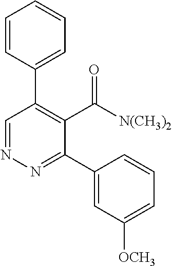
C1=CC(C2=C(C(=O)[N(CH3)2])C(C3=CC([OCH3])=CC=C3)=NN=C2)=CC=C1
